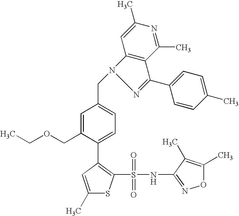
C(C1=CC=C(C2=C(S(=O)(=O)NC3=NOC(C)=C3C)SC(C)=C2)C(COCC)=C1)N1N=C(C2=CC=C(C)C=C2)C2=C1C=C(C)N=C2C
